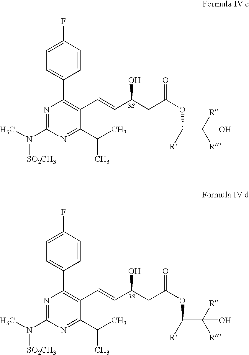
C1=CC(F)=CC=C1C1=C(C=CC(CC(OC(C([R])([R])O)[R])=O)O)C(C(C)C)=NC(N(C)[SO2CH3])=N1.C1=CC(F)=CC=C1C1=C(C=CC(CC(OC(C([R])([R])O)[R])=O)O)C(C(C)C)=NC(N(C)[SO2CH3])=N1
